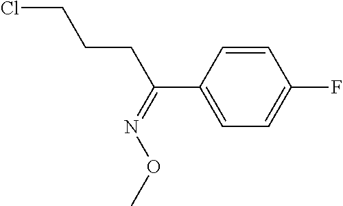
ClCCCC(C1=CC=C(F)C=C1)=NOC
